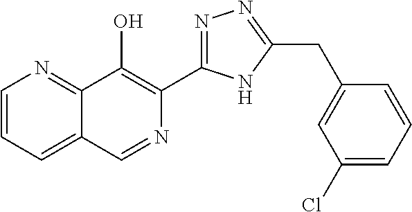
C1=CC=C2C(=N1)C(O)=C(C1=NN=C(CC3=CC(Cl)=CC=C3)N1)N=C2
